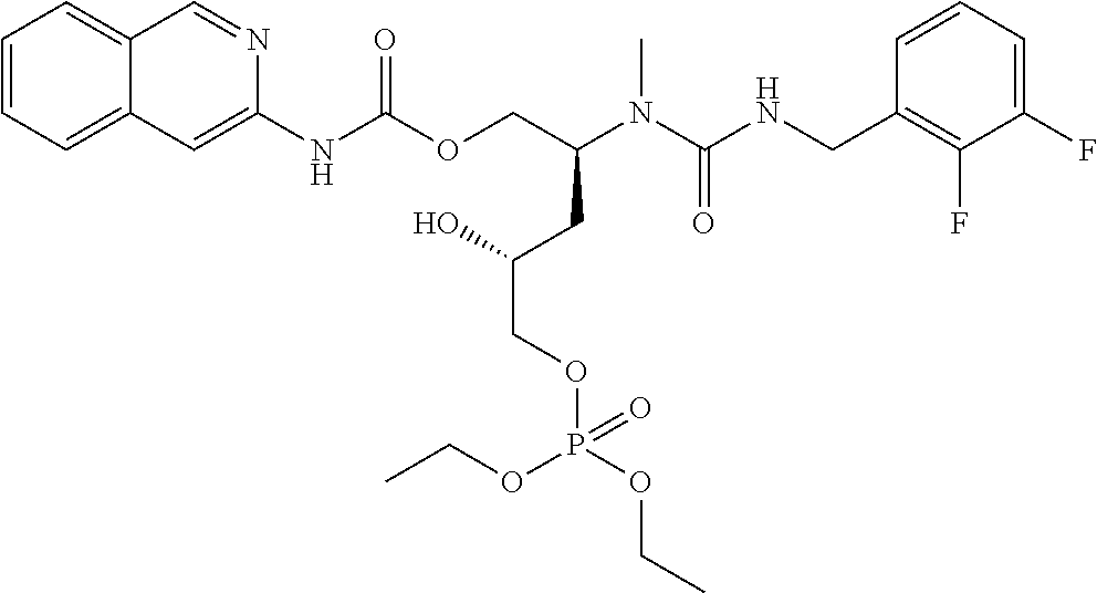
C1=CC(CNC(N(C(COC(NC2=CC3=CC=CC=C3C=N2)=O)CC(COP(OCC)(OCC)=O)O)C)=O)=C(F)C(F)=C1
